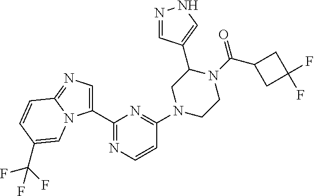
N1=CC(C2CN(C3=NC(C4=CN=C5N4C=C(C(F)(F)F)C=C5)=NC=C3)CCN2C(C2CC(F)(F)C2)=O)=CN1
